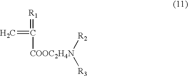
C=C(=[R1])[COOC2H4N]([R2])[R3]
